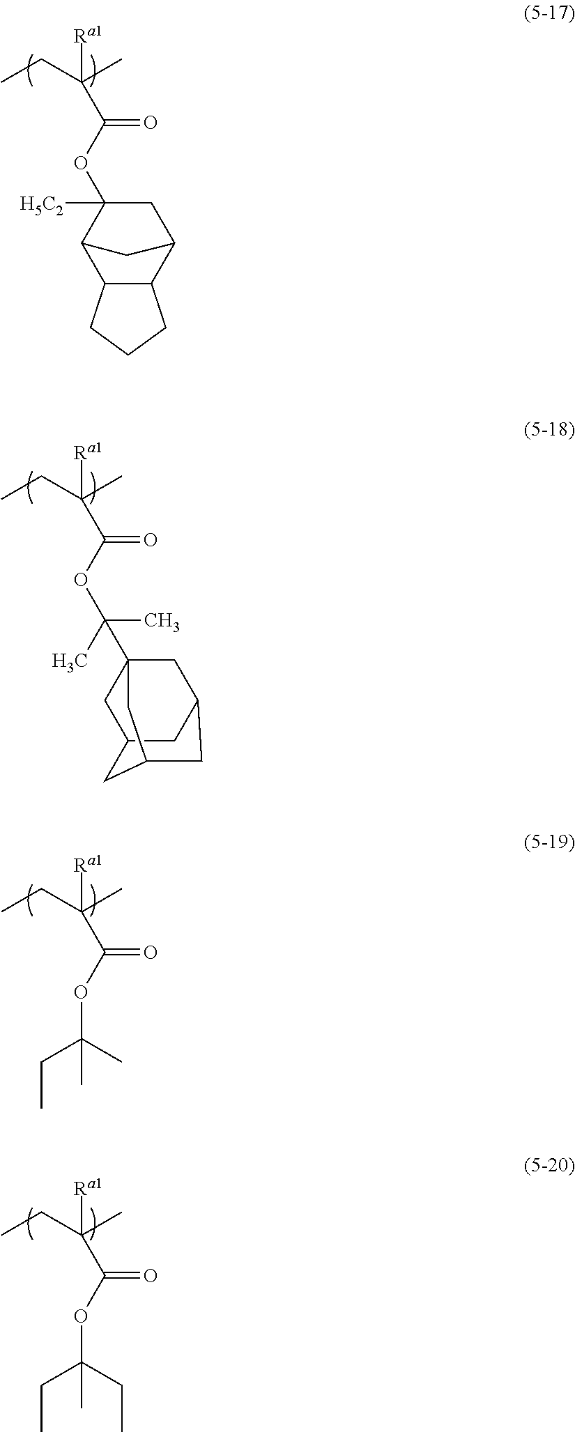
CCC(C)([Ra1])C(OC1([H5C2])CC2C3C(C1C2)CCC3)=O.CCC(C)([Ra1])C(OC(C)(C)C12CC3CC(C1)CC(C3)C2)=O.CCC(C)([Ra1])C(OC(C)(CC)C)=O.CCC(C)([Ra1])C(OC(C)(CC)CC)=O
